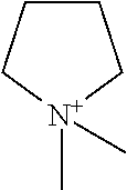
C1CC[N+](C)(C)C1
